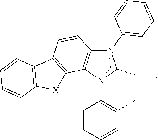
N1(C2=CC=CC=C2)C2=C(N(C3=C(C)C=CC=C3)C1C)C1=C(C=C2)C2=C([X]1)C=CC=C2
